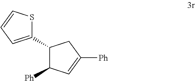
C1(C2C([Ph])C=C([Ph])C2)=CC=CS1
